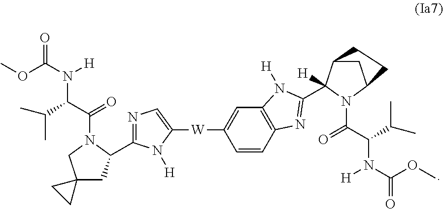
C1C(C2=NC=C([W]C3=CC4=C(C=C3)N=C(C3([H])C5CC(N3C(=O)C(N([H])C(=O)OC)C(C)C)CC5)N4[H])N2[H])N(C(C(C(C)C)N([H])C(OC)=O)=O)CC12CC2
